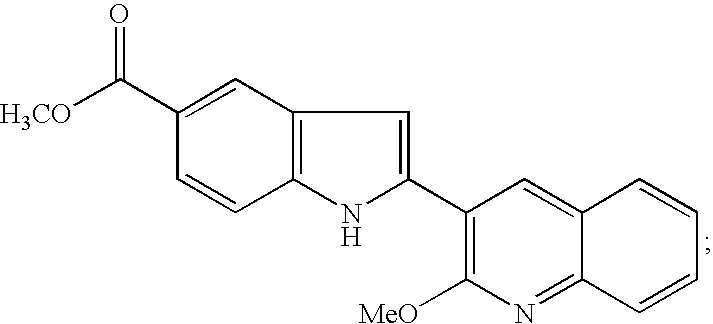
C1(C([H3CO])=O)=CC2=C(C=C1)NC(C1=C([MeO])N=C3C(=C1)C=CC=C3)=C2
